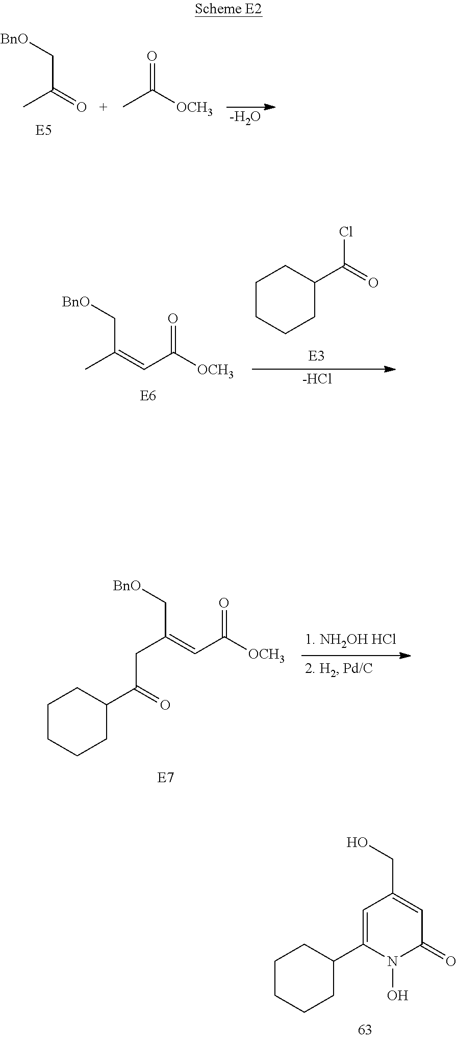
[-H2O].CC(C[BnO])=O.CC([OCH3])=O.C1CCCC(C(=O)Cl)C1.CC(C[BnO])=CC([OCH3])=O.[-HCl].C(C(C[BnO])=CC([OCH3])=O)C(C1CCCCC1)=O.C1CCCC(C2=CC(CO)=CC(=O)N2O)C1
